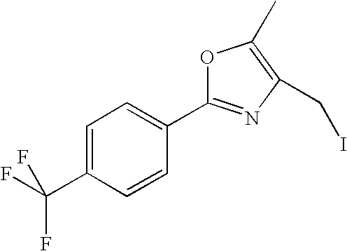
C1=C(C(F)(F)F)C=CC(C2=NC(CI)=C(C)O2)=C1
